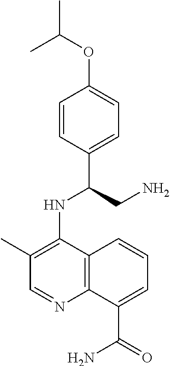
C1=CC(C(CN)NC2=C(C)C=NC3=C2C=CC=C3C(=O)N)=CC=C1OC(C)C
